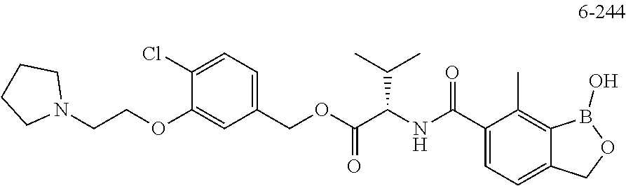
C1(COC(C(NC(C2=CC=C3C(=C2C)B(O)OC3)=O)C(C)C)=O)=CC=C(Cl)C(OCCN2CCCC2)=C1
